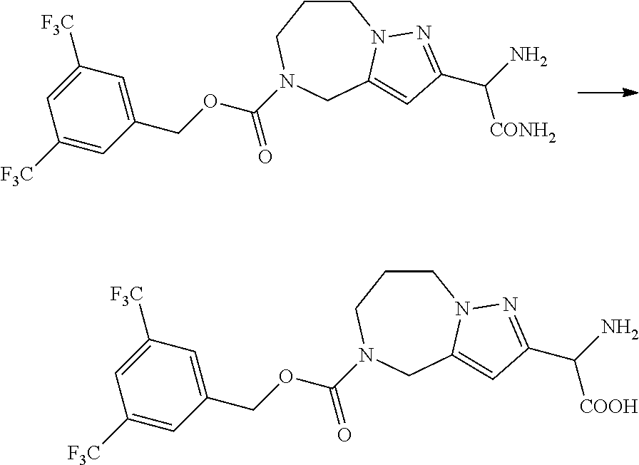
C1CCN(C(=O)OCC2=CC([F3C])=CC([F3C])=C2)CC2=CC(C(N)[CONH2])=NN12.C1CCN(C(=O)OCC2=CC([F3C])=CC([F3C])=C2)CC2=CC(C(N)[COOH])=NN12
